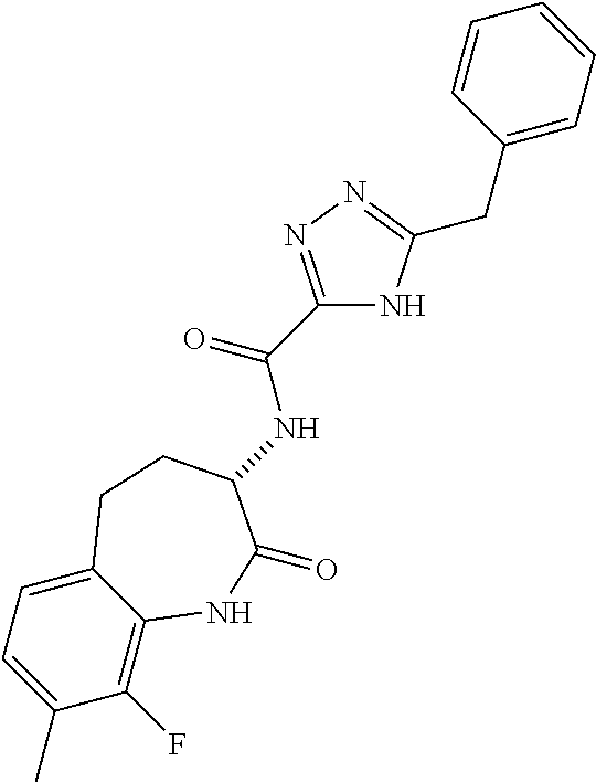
C1(F)=C2C(=CC=C1C)CCC(NC(C1=NN=C(CC3=CC=CC=C3)N1)=O)C(=O)N2
